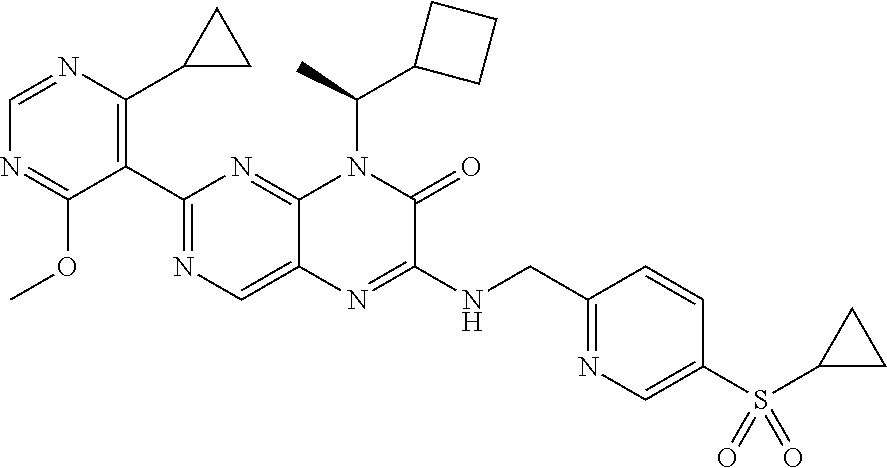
C1=NC(C2CC2)=C(C2=NC=C3C(=N2)N(C(C)C2CCC2)C(=O)C(NCC2=NC=C(S(=O)(=O)C4CC4)C=C2)=N3)C(OC)=N1
